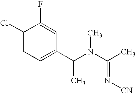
C1(Cl)=CC=C(C(N(C(C)=N[CN])C)C)C=C1F
